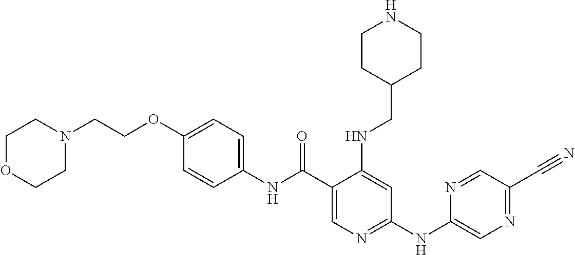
C1(C(NC2=CC=C(OCCN3CCOCC3)C=C2)=O)=CN=C(NC2=CN=C(C#N)C=N2)C=C1NCC1CCNCC1
